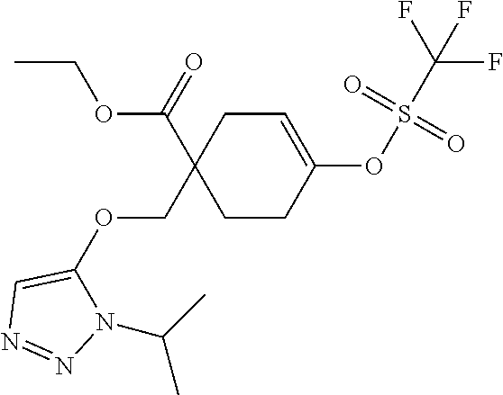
CCOC(C1(COC2=CN=NN2C(C)C)CC=C(OS(=O)(C(F)(F)F)=O)CC1)=O
